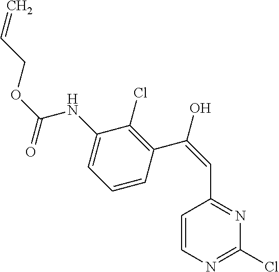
C=CCOC(NC1=CC=CC(C(=CC2=NC(Cl)=NC=C2)O)=C1Cl)=O
